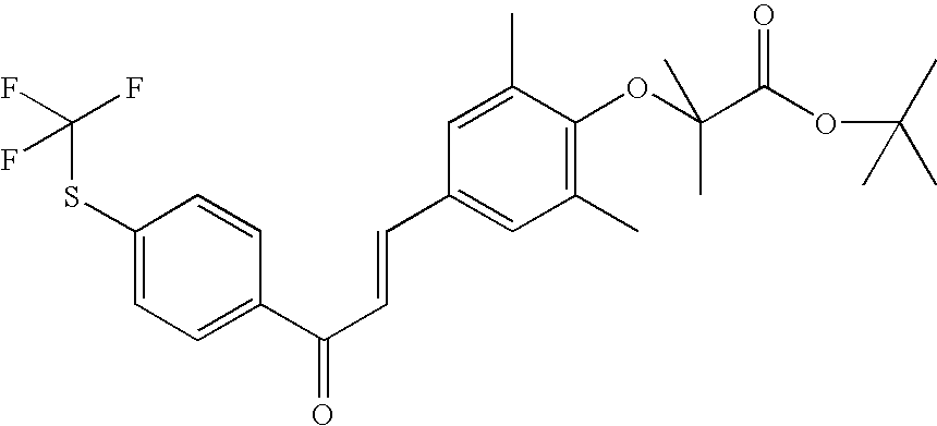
C1(SC(F)(F)F)=CC=C(C(C=CC2=CC(C)=C(OC(C(OC(C)(C)C)=O)(C)C)C(C)=C2)=O)C=C1
